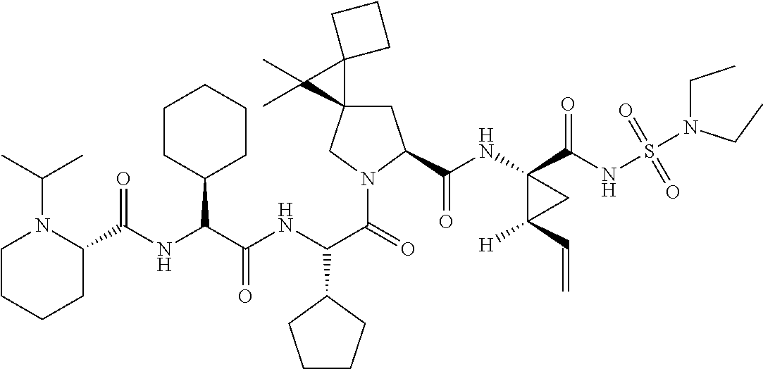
C1C2(CN(C(=O)C(NC(C(NC(=O)C3N(C(C)C)CCCC3)C3CCCCC3)=O)C3CCCC3)C1C(NC1(C(NS(=O)(=O)N(CC)CC)=O)C([H])(C=C)C1)=O)C1(C2(C)C)CCC1
